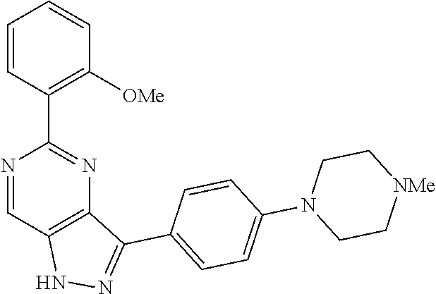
N1=CC2=C(N=C1C1=C([OMe])C=CC=C1)C(C1=CC=C(N3CC[NMe]CC3)C=C1)=NN2
